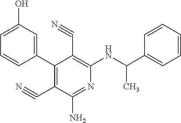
C1(C2=C(C#N)C(N)=NC(NC(C)C3=CC=CC=C3)=C2C#N)=CC(O)=CC=C1
